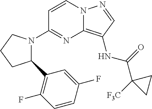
C1=CN2C(=C(NC(=O)C3([F3C])CC3)C=N2)N=C1N1C(C2=C(F)C=CC(F)=C2)CCC1
